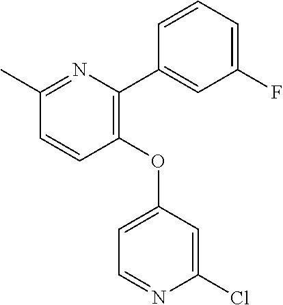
C1=CC(OC2=CC=NC(Cl)=C2)=C(C2=CC(F)=CC=C2)N=C1C
